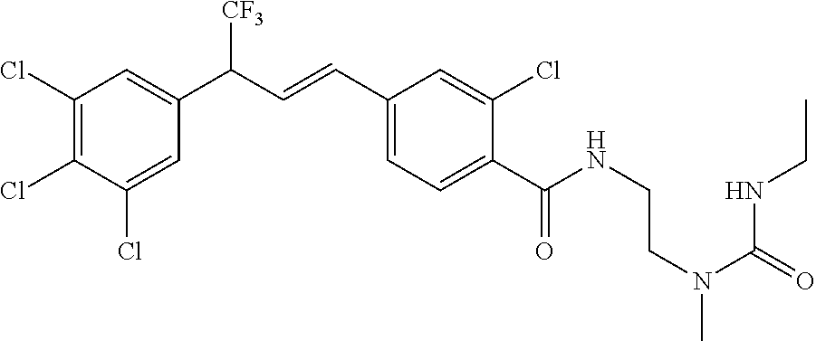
C1(Cl)=C(Cl)C(Cl)=CC(C(C=CC2=CC=C(C(NCCN(C(=O)NCC)C)=O)C(Cl)=C2)[CF3])=C1
